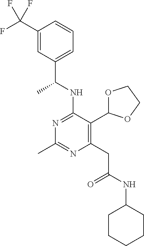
N1=C(NC(C)C2=CC=CC(C(F)(F)F)=C2)C(C2OCCO2)=C(CC(=O)NC2CCCCC2)N=C1C
